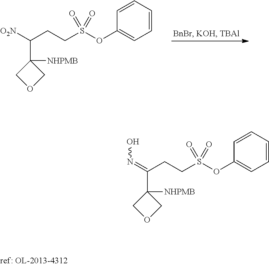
C(CC([O2N])C1([NHPMB])COC1)S(OC1=CC=CC=C1)(=O)=O.C(CC(=NO)C1([NHPMB])COC1)S(OC1=CC=CC=C1)(=O)=O
